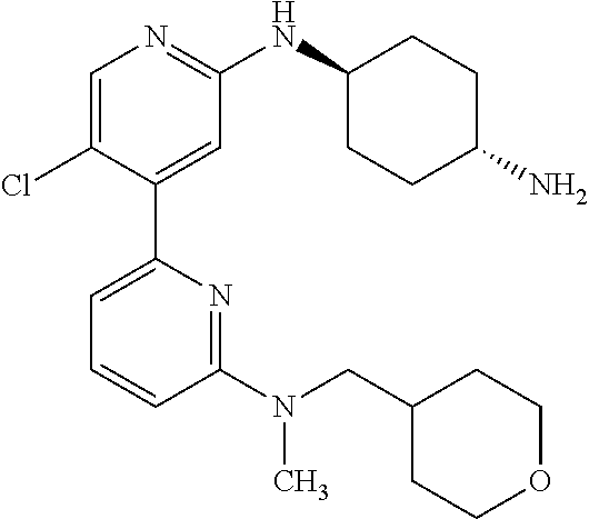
C1=C(Cl)C(C2=CC=CC(N(CC3CCOCC3)C)=N2)=CC(NC2CCC(N)CC2)=N1
